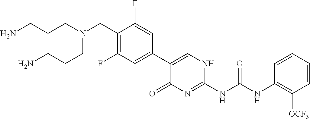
N(CC1=C(F)C=C(C2=CNC(NC(NC3=C([OCF3])C=CC=C3)=O)=NC2=O)C=C1F)(CCCN)CCCN
